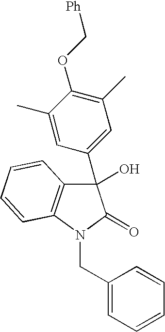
OC1(C2=CC(C)=C(OC[Ph])C(C)=C2)C2=C(N(CC3=CC=CC=C3)C1=O)C=CC=C2
